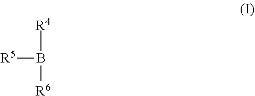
[R4]B([R5])[R6]
